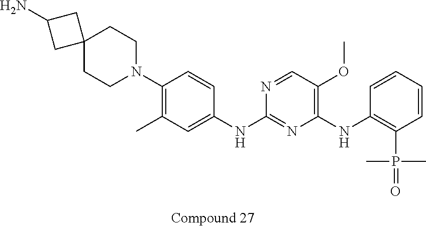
C1C2(CCN(C3=C(C)C=C(NC4=NC(NC5=C(P(=O)(C)C)C=CC=C5)=C(OC)C=N4)C=C3)CC2)CC1N
